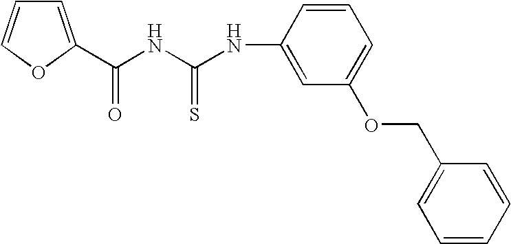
C1=C(C(NC(NC2=CC(OCC3=CC=CC=C3)=CC=C2)=S)=O)OC=C1
